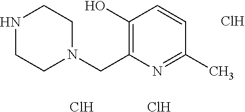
N1CCN(CC2=C(O)C=CC(C)=N2)CC1.Cl.Cl.Cl
